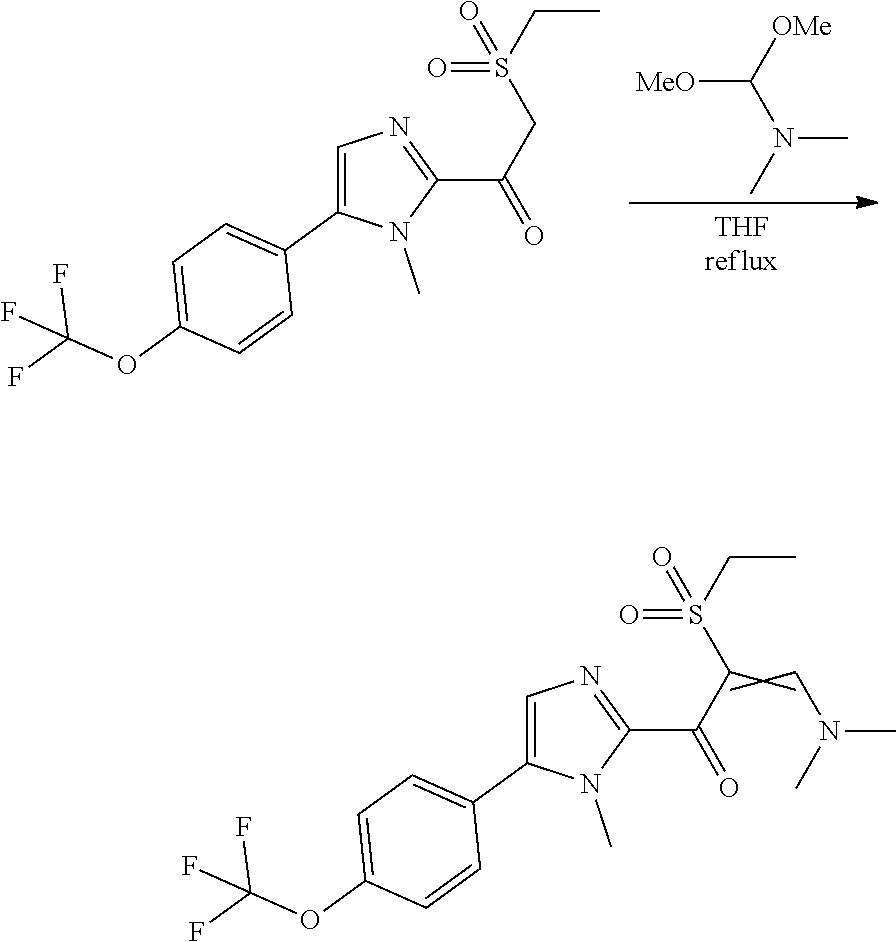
[MeO]C([OMe])N(C)C.C1=C(C2=CC=C(OC(F)(F)F)C=C2)N(C)C(C(=O)CS(CC)(=O)=O)=N1.C1=C(C2=CC=C(OC(F)(F)F)C=C2)N(C)C(C(=O)CS(CC)(=O)=O)=N1.N(C)(C)C
